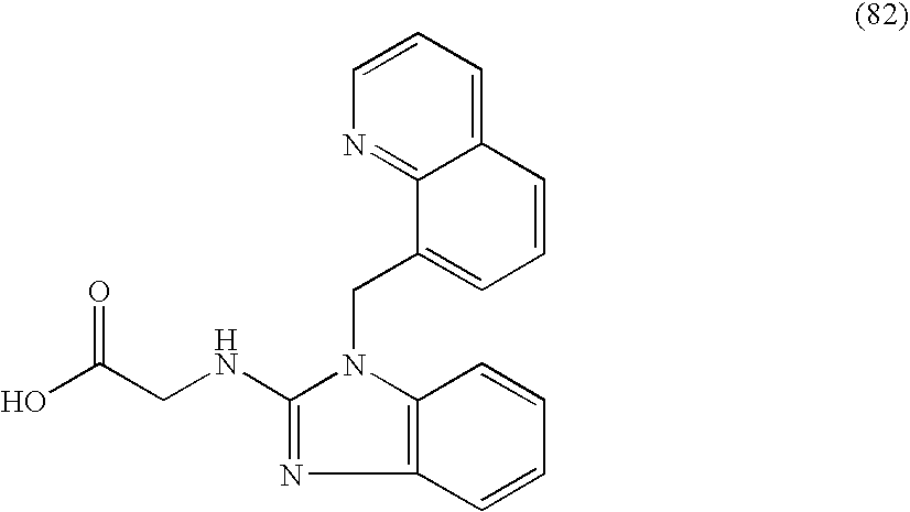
C12=CC=CN=C1C(CN1C(NCC(O)=O)=NC3=C1C=CC=C3)=CC=C2
